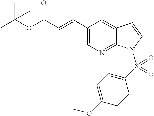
C(OC(C=CC1=CN=C2C(=C1)C=CN2S(C1=CC=C(OC)C=C1)(=O)=O)=O)(C)(C)C
